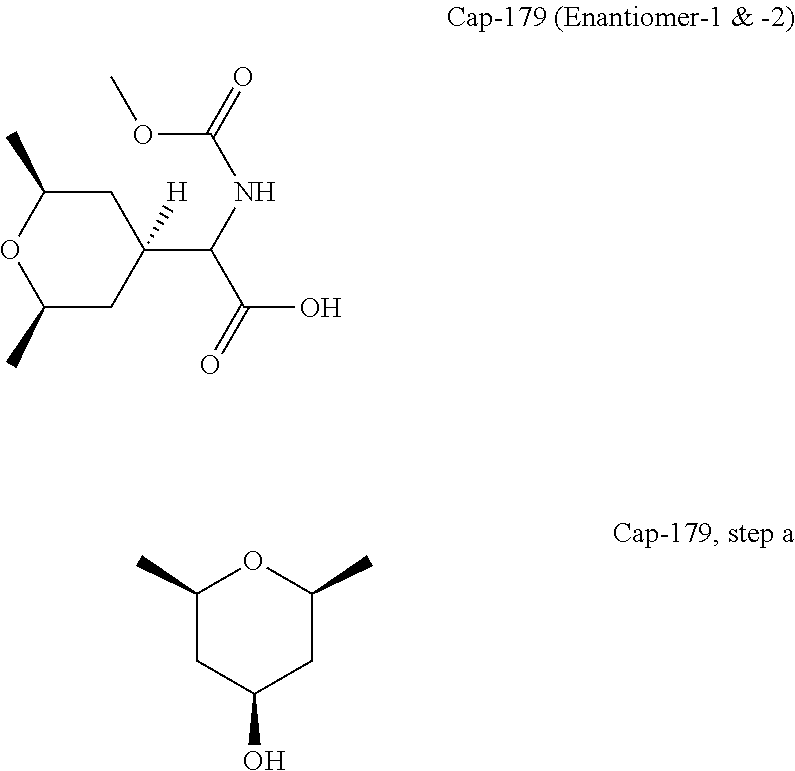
C1(C)OC(C)CC(C(NC(OC)=O)C(=O)O)([H])C1.C1(C)CC(O)CC(C)O1
